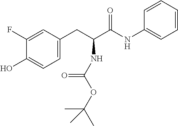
OC1=CC=C(CC(C(NC2=CC=CC=C2)=O)NC(=O)OC(C)(C)C)C=C1F
